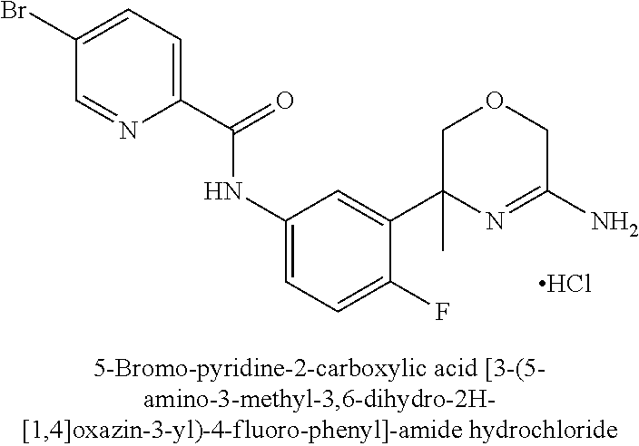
C1(C(=O)NC2=CC=C(F)C(C3(C)N=C(N)COC3)=C2)=CC=C(Br)C=N1.Cl
